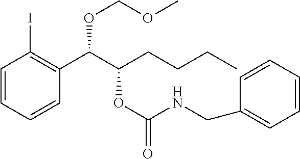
C1=CC=CC(C(C(CCCC)OC(=O)NCC2=CC=CC=C2)OCOC)=C1I
